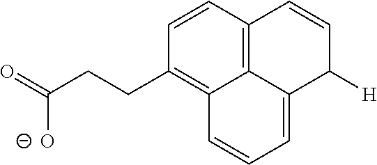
C12=C3C=CC(CCC(=O)[O-])=C1C=CC=C2C([H])C=C3
